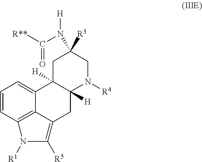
C1=CC2=C3C(=C1)C1([H])C([H])(CC3=C([R5])N2[R1])N([R4])CC(N([H])C([R**])=O)([R3])C1
